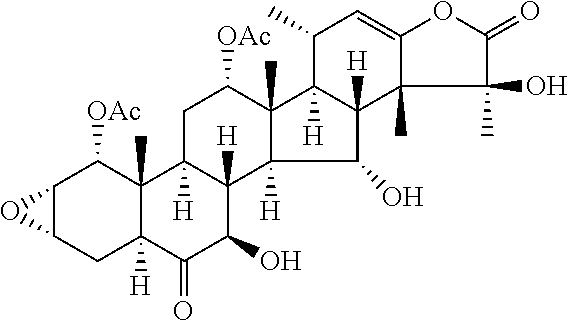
C12C(CC3([H])C(C)(C1[OAc])C1([H])C([H])(C(O)C3=O)C3([H])C(C)(C([OAc])C1)C1([H])C([H])(C3O)C3(C)C(=CC1C)OC(=O)C3(C)O)O2
